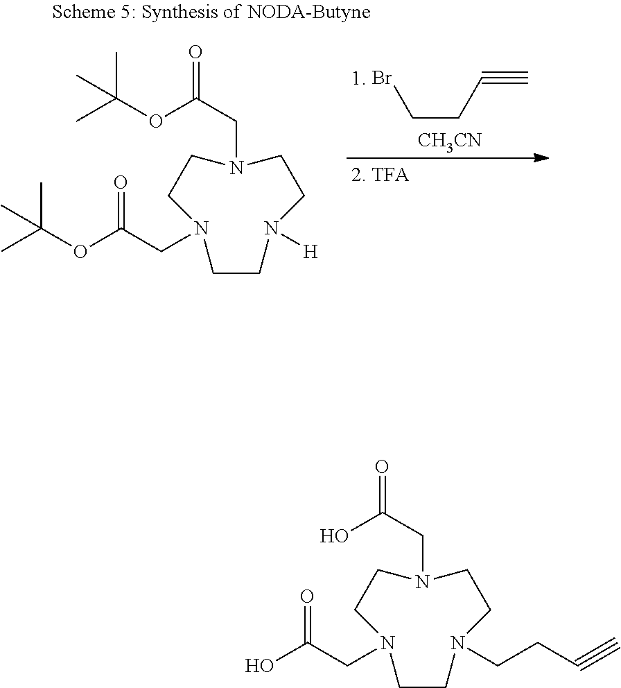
N1(CC(=O)O)CCN(CC(O)=O)CCN(CCC#C)CC1.N1(CC(=O)OC(C)(C)C)CCN(CC(OC(C)(C)C)=O)CCN([H])CC1.C#CCCBr.[CH3CN]
